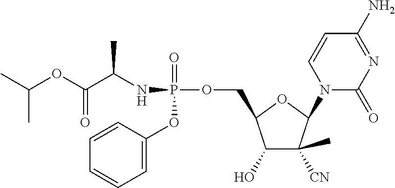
C1(O)C([CN])(C)C(N2C(=O)N=C(N)C=C2)OC1COP(=O)(NC(C)C(=O)OC(C)C)OC1=CC=CC=C1
